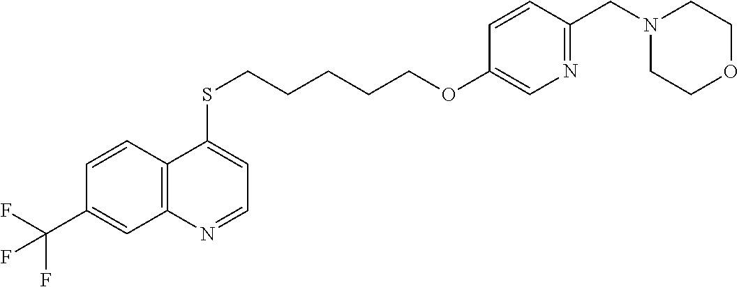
C12=C(C=CC(C(F)(F)F)=C1)C(SCCCCCOC1=CN=C(CN3CCOCC3)C=C1)=CC=N2
